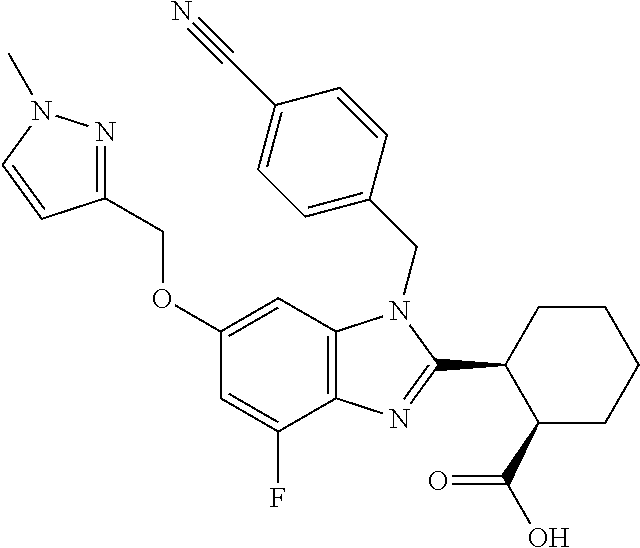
C1(OCC2=NN(C)C=C2)=CC2=C(C(F)=C1)N=C(C1C(C(O)=O)CCCC1)N2CC1=CC=C(C#N)C=C1
